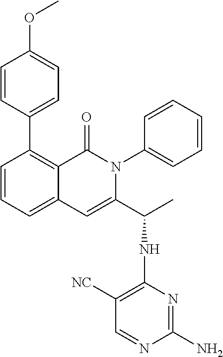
C1(C2=CC=C(OC)C=C2)=C2C(=CC=C1)C=C(C(C)NC1=C([NC])C=NC(N)=N1)N(C1=CC=CC=C1)C2=O
